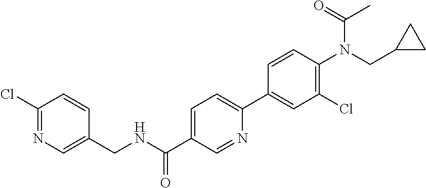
N(C(C1=CC=C(C2=CC(Cl)=C(N(CC3CC3)C(=O)C)C=C2)N=C1)=O)CC1=CN=C(Cl)C=C1
